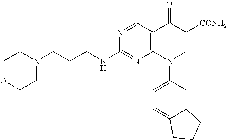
C1OCCN(CCCNC2=NC3=C(C=N2)C(=O)C([CONH2])=CN3C2=CC=C3C(=C2)CCC3)C1
